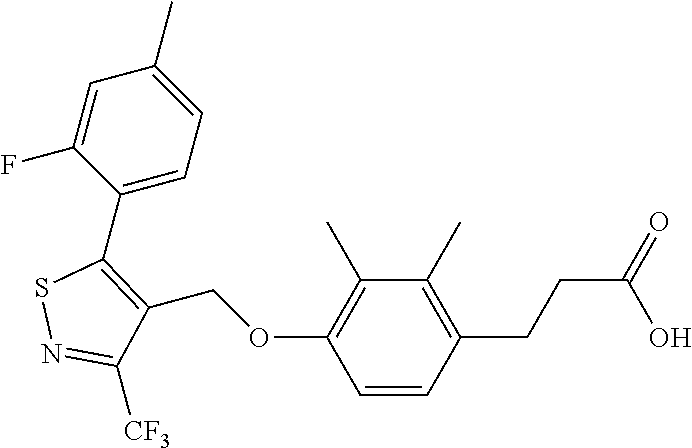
C1(C2=C(COC3=C(C)C(C)=C(CCC(=O)O)C=C3)C([CF3])=NS2)=CC=C(C)C=C1F
